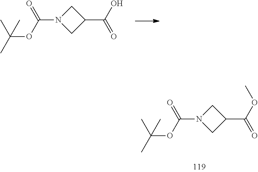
C1N(C(OC(C)(C)C)=O)CC1C(O)=O.C1N(C(OC(C)(C)C)=O)CC1C(OC)=O
